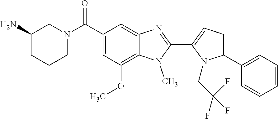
C1=C(C2=CC=CC=C2)N(CC(F)(F)F)C(C2=NC3=CC(C(N4CCCC(N)C4)=O)=CC(OC)=C3N2C)=C1
